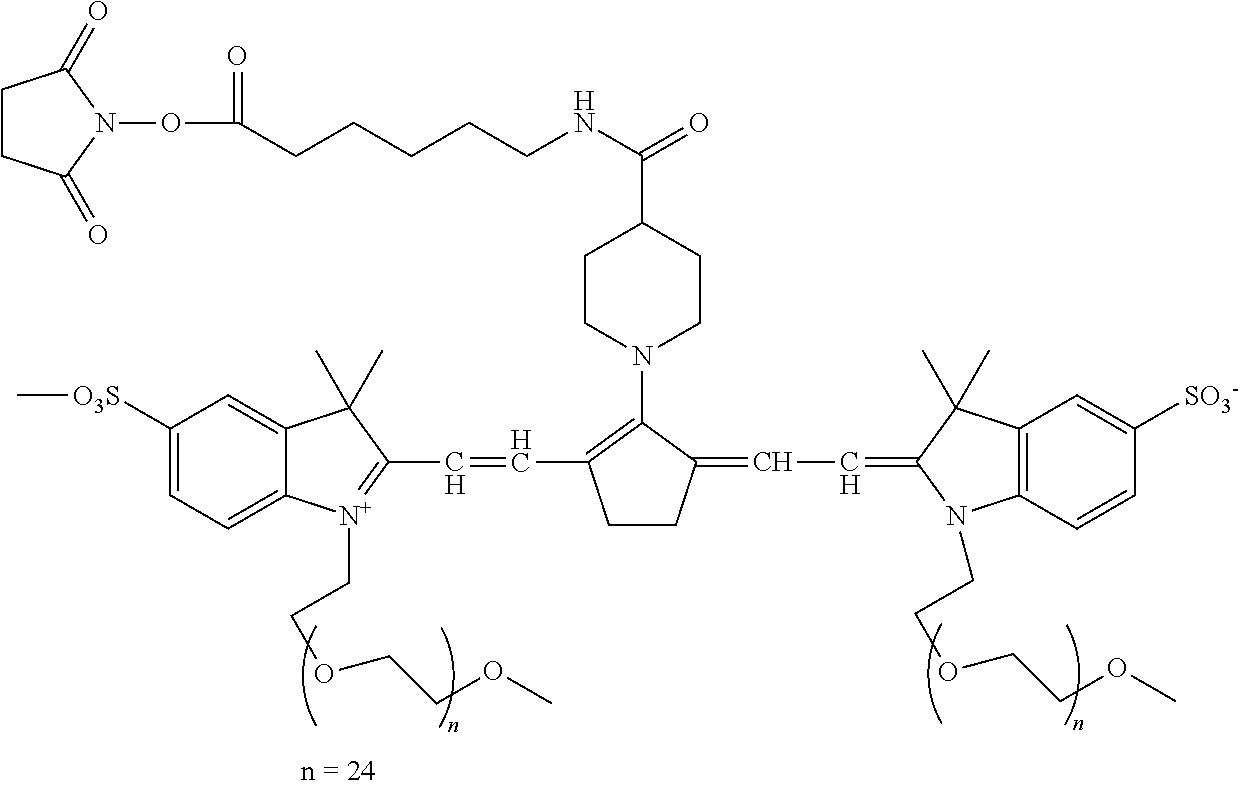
C1([O3S]C)=CC=C2C(=C1)C(C)(C)C(C=CC1=C(N3CCC(C(NCCCCCC(ON4C(=O)CCC4=O)=O)=O)CC3)C(=CC=C3C(C)(C)C4=C(N3CCOCCOC)C=CC([SO3-])=C4)CC1)=[N+]2CCOCCOC
